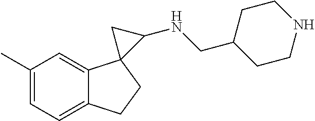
C1(C)=CC=C2C(=C1)C1(CC2)C(NCC2CCNCC2)C1
